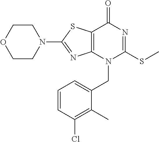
C1CN(C2=NC3=C(S2)C(=O)N=C(SC)N3CC2=CC=CC(Cl)=C2C)CCO1
